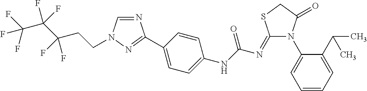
N1=CN(CCC(C(C(F)(F)F)(F)F)(F)F)N=C1C1=CC=C(NC(N=C2N(C3=CC=CC=C3C(C)C)C(=O)CS2)=O)C=C1
